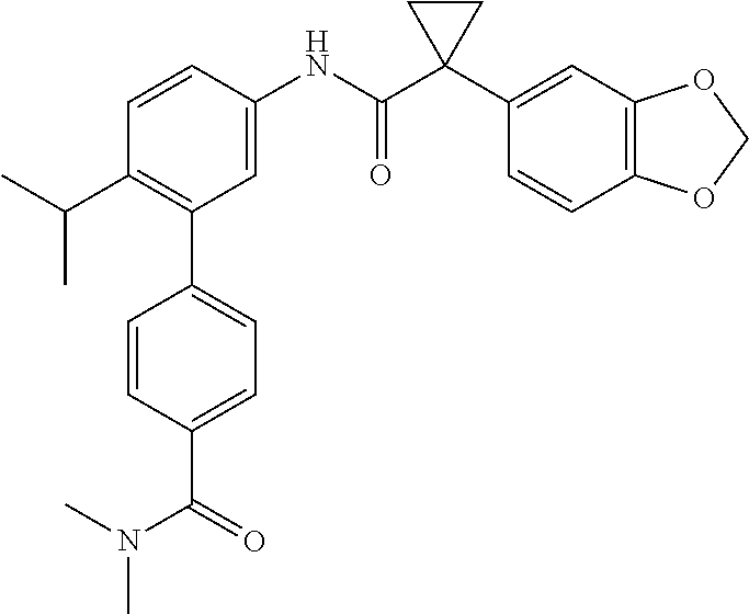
C1=C(NC(C2(C3=CC4=C(C=C3)OCO4)CC2)=O)C=CC(C(C)C)=C1C1=CC=C(C(=O)N(C)C)C=C1
